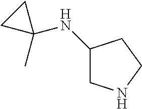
C1(NC2(C)CC2)CNCC1
